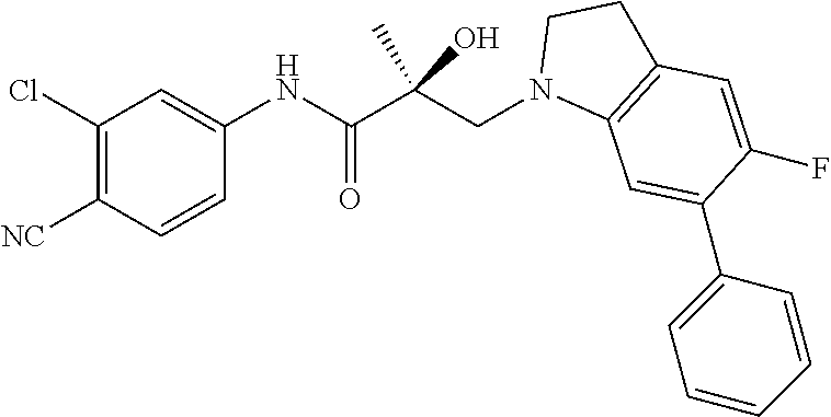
C1(Cl)=C([NC])C=CC(NC(C(CN2C3=C(CC2)C=C(F)C(C2=CC=CC=C2)=C3)(C)O)=O)=C1
